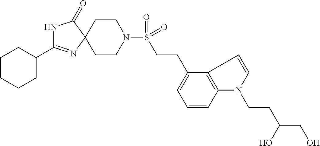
N1C(C2CCCCC2)=NC2(C1=O)CCN(S(CCC1=CC=CC3=C1C=CN3CCC(CO)O)(=O)=O)CC2
